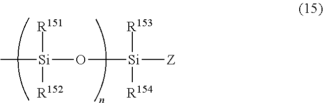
[Si](C)(O[Si]([Z])([R153])[R154])([R151])[R152]
